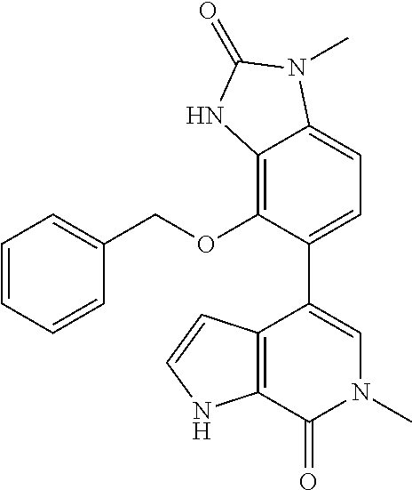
C12=C(C(=O)N(C)C=C1C1=CC=C3C(=C1OCC1=CC=CC=C1)NC(=O)N3C)NC=C2
